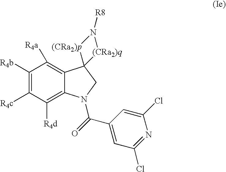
C1([R4b])=C([R4c])C([R4d])=C2C(=C1[R4a])C1(CN2C(=O)C2=CC(Cl)=NC(Cl)=C2)[(CRa2)p]N([R8])[(CRa2)q]1
